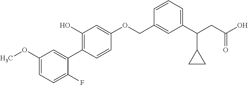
C1(OC)=CC=C(F)C(C2=C(O)C=C(OCC3=CC(C(CC(O)=O)C4CC4)=CC=C3)C=C2)=C1
